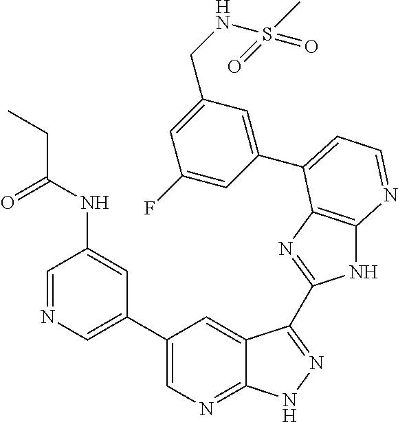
C1=NC=C(C2=CN=C3C(=C2)C(C2=NC4=C(N2)N=CC=C4C2=CC(CNS(C)(=O)=O)=CC(F)=C2)=NN3)C=C1NC(CC)=O
